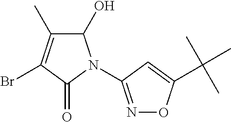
C1(O)C(C)=C(Br)C(=O)N1C1=NOC(C(C)(C)C)=C1
